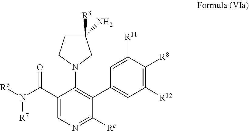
C1(C(N([R6])[R7])=O)=CN=C([Rc])C(C2=CC([R12])=C([R8])C([R11])=C2)=C1N1CC(N)([R3])CC1
